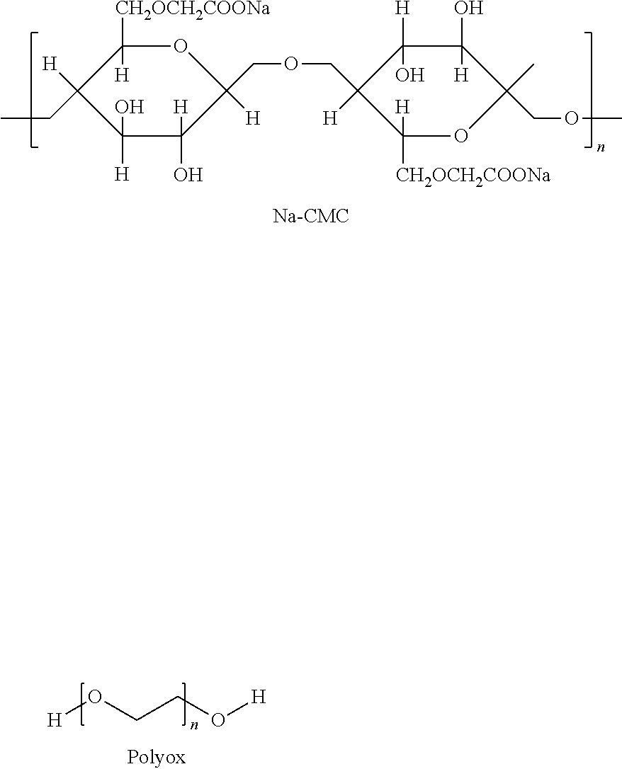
[CH2OCH2COONa]C1([H])C([H])(CC)C(O)([H])C([H])(O)C([H])(COCC2([H])C([H])(O)C([H])(O)C(COC)(C)OC2([CH2OCH2COONa])[H])O1.[H]OCCO[H]
